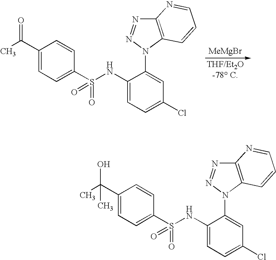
CC(C1=CC=C(S(NC2=CC=C(Cl)C=C2N2C3=C(N=N2)N=CC=C3)(=O)=O)C=C1)=O.[MeMgBr].[THF/Et2O-78 C].CC(C1=CC=C(S(NC2=CC=C(Cl)C=C2N2C3=C(N=N2)N=CC=C3)(=O)=O)C=C1)(O)C
